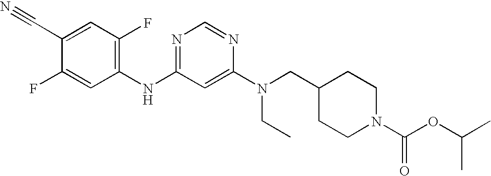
C1(C#N)=CC(F)=C(NC2=NC=NC(N(CC3CCN(C(OC(C)C)=O)CC3)CC)=C2)C=C1F
